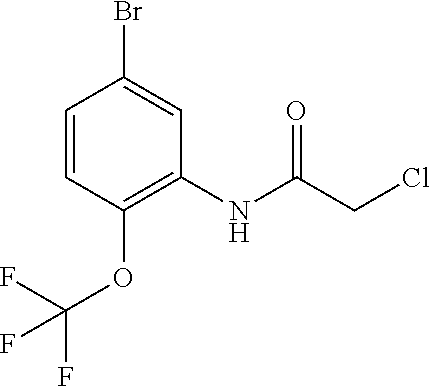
C1=CC(OC(F)(F)F)=C(NC(CCl)=O)C=C1Br
